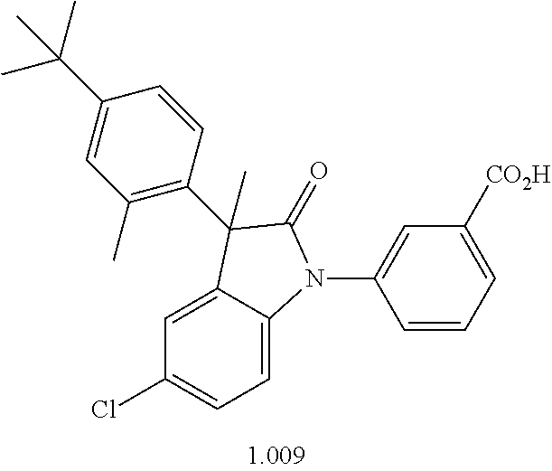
C1=C2C(=CC=C1Cl)N(C1=CC([CO2H])=CC=C1)C(=O)C2(C)C1=C(C)C=C(C(C)(C)C)C=C1
